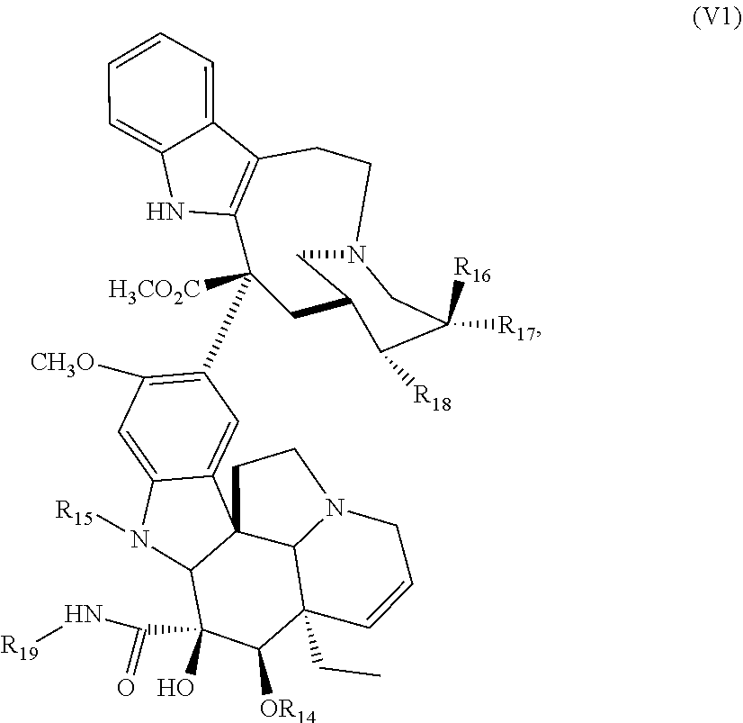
C1=C2C(=CC=C1)C1=C(N2)C([H3CO2C])(C2=C([CH3O])C=C3C(=C2)C24C(N3[R15])C(O)(C(N[R19])=O)C([OR14])C3(CC)C2N(CC4)CC=C3)CC2C([R18])C([R17])([R16])CN(C2)CC1
